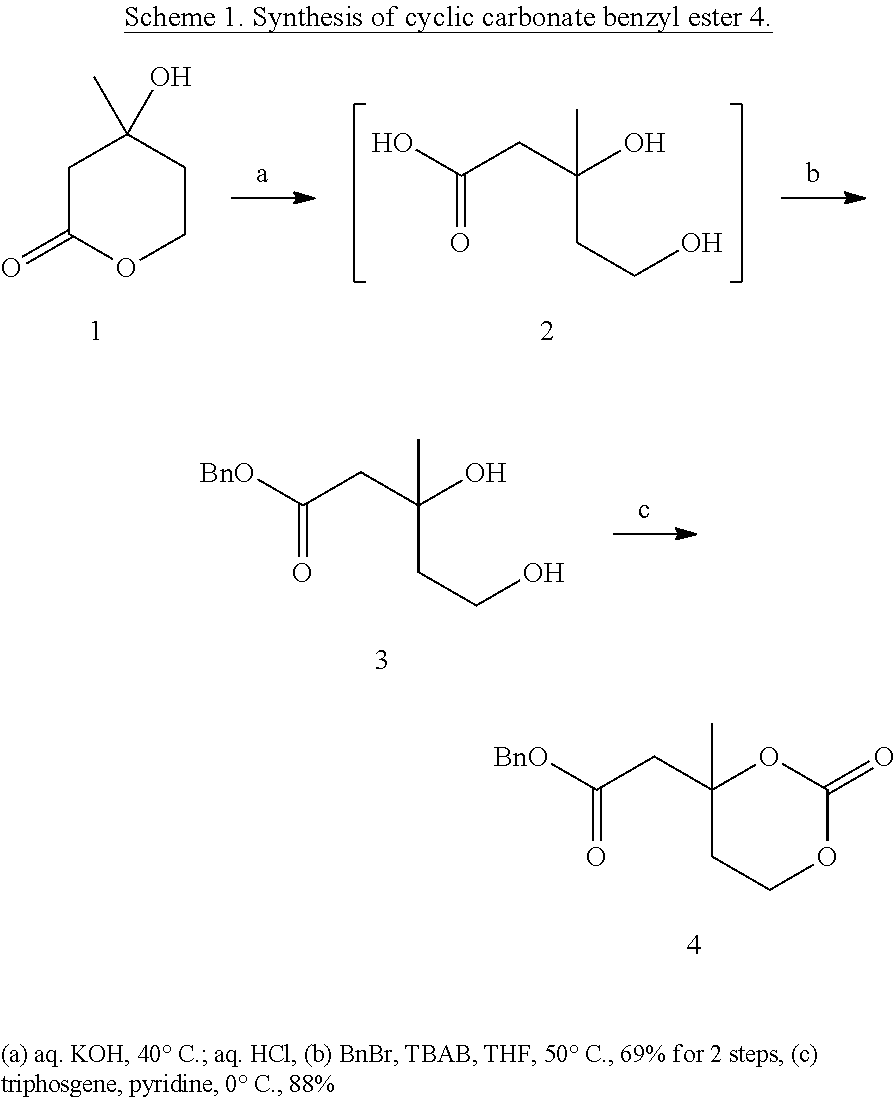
[BnO]C(CC1(C)OC(=O)OCC1)=O.[BnO]C(CC(O)(C)CCO)=O.C1C(=O)OCCC1(C)O.OC(CC(O)(C)CCO)=O
